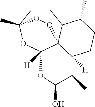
C1CC2(C)OC3([H])C4(C1C(C)CCC4([H])C(C)C(O)O3)OO2
